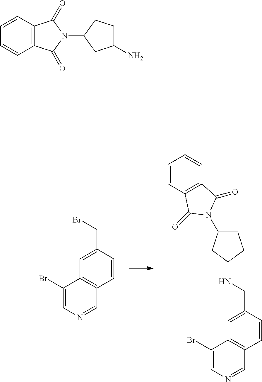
C12=C(C=CC=C1)C(=O)N(C1CC(N)CC1)C2=O.C1(Br)=CN=CC2=C1C=C(CBr)C=C2.C1=CC2=C(C=C1)C(=O)N(C1CCC(NCC3=CC4=C(C=NC=C4Br)C=C3)C1)C2=O
